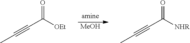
[MeOH].C(C([OEt])=O)#CC.C(C([NHR])=O)#CC
